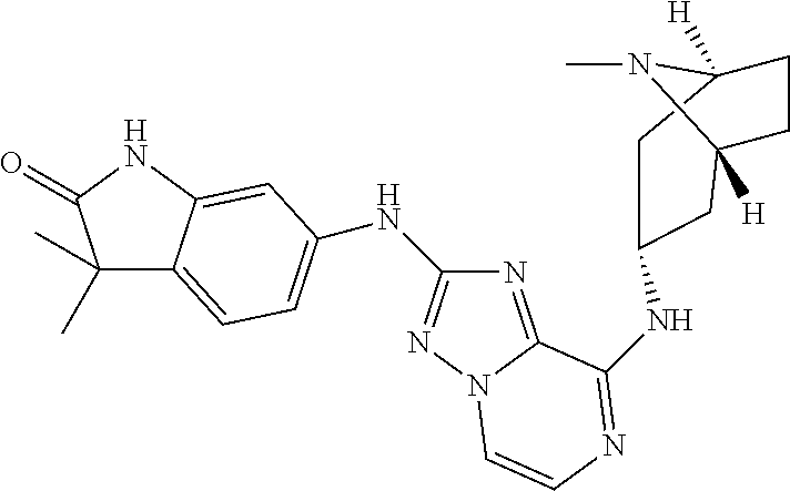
C1(C)(C)C2=CC=C(NC3=NN4C(=N3)C(NC3CC5([H])CCC([H])(N5C)C3)=NC=C4)C=C2NC1=O
